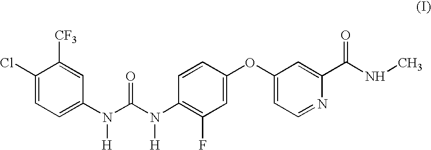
C1(Cl)=CC=C(N(C(N(C2=C(F)C=C(OC3=CC=NC(C(NC)=O)=C3)C=C2)[H])=O)[H])C=C1[CF3]
